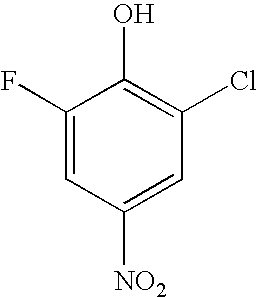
C1([NO2])=CC(Cl)=C(O)C(F)=C1
